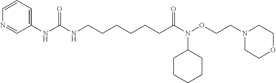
C1=NC=CC=C1NC(NCCCCCCC(N(OCCN1CCOCC1)C1CCCCC1)=O)=O
